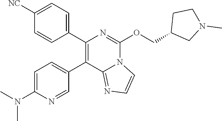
C1([NC])=CC=C(C2=C(C3=CC=C(N(C)C)N=C3)C3=NC=CN3C(OCC3CN(C)CC3)=N2)C=C1
